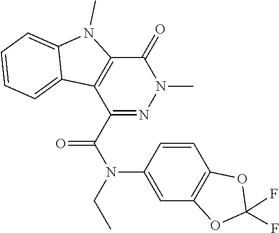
C1(=O)C2=C(C(C(N(C3=CC4=C(C=C3)OC(F)(F)O4)CC)=O)=NN1C)C1=CC=CC=C1N2C
